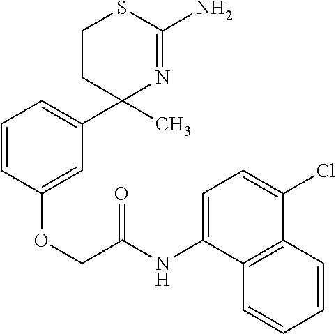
C1=CC(OCC(=O)NC2=CC=C(Cl)C3=C2C=CC=C3)=CC(C2(C)N=C(N)SCC2)=C1
